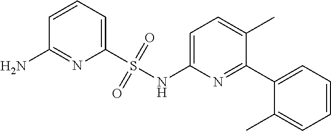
C1=C(NS(C2=CC=CC(N)=N2)(=O)=O)N=C(C2=CC=CC=C2C)C(C)=C1
